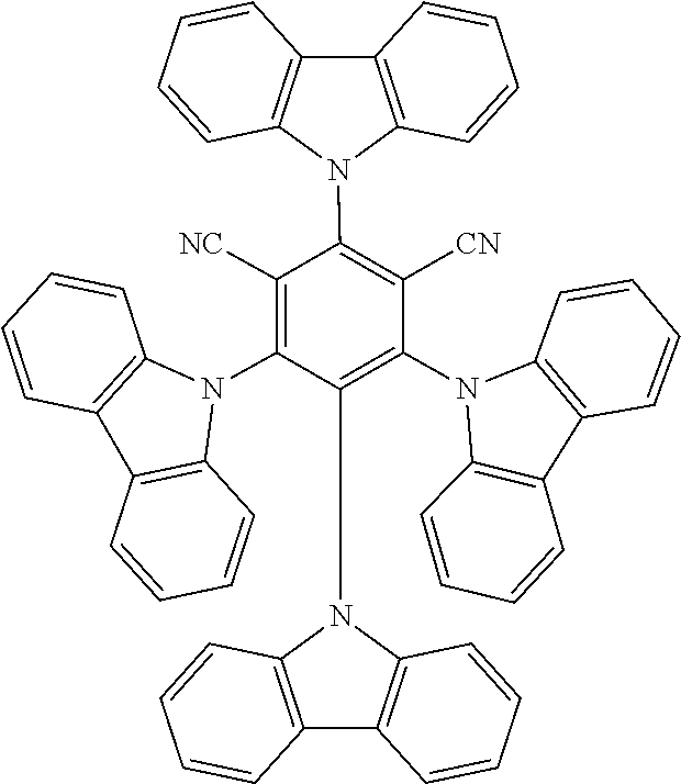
C1=CC2=C(C=C1)C1=C(C=CC=C1)N2C1=C(N2C3=C(C=CC=C3)C3=C2C=CC=C3)C(N2C3=C(C4=C2C=CC=C4)C=CC=C3)=C([NC])C(N2C3=C(C=CC=C3)C3=C2C=CC=C3)=C1[CN]
